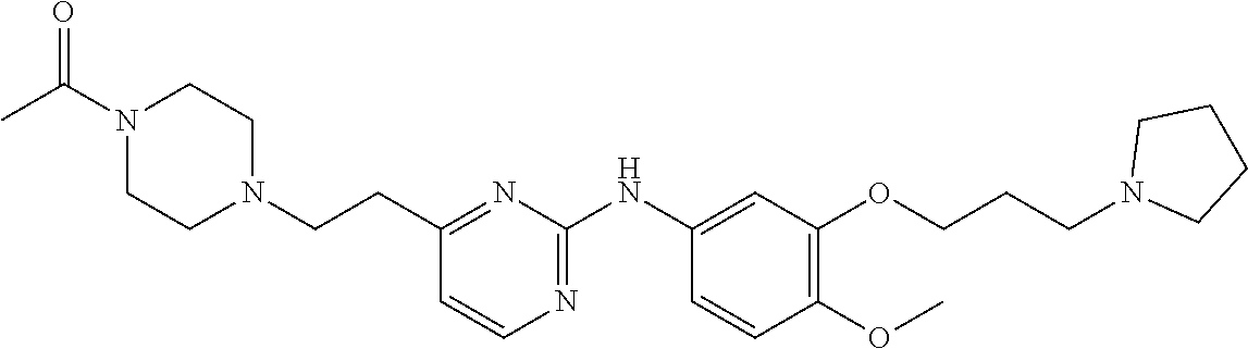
C1(CCN2CCN(C(C)=O)CC2)=NC(NC2=CC(OCCCN3CCCC3)=C(OC)C=C2)=NC=C1
